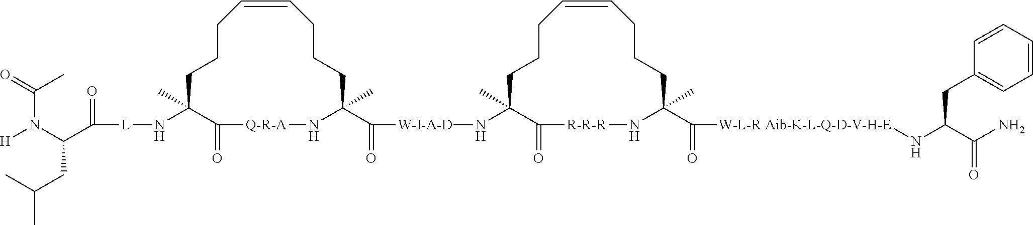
C1CCC=CCCCC(C(=O)[W-I-A-D]NC2(C)CCCC=CCCCC(C(=O)[W-L-R Aib-K-L-Q-D-V-H-E]NC(C(=O)N)CC3=CC=CC=C3)(C)N[R-R-R]C2=O)(C)N[Q-R-A]C(=O)C1(C)N[L]C(C(N(C(=O)C)[H])CC(C)C)=O
